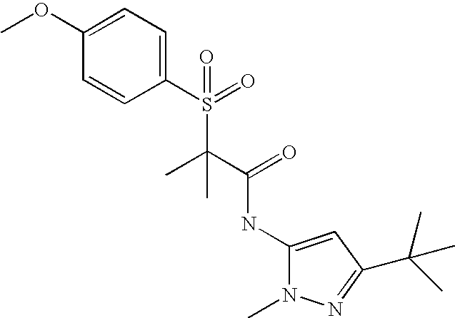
C1(OC)=CC=C(S(=O)(C(C(=O)NC2=CC(C(C)(C)C)=NN2C)(C)C)=O)C=C1
